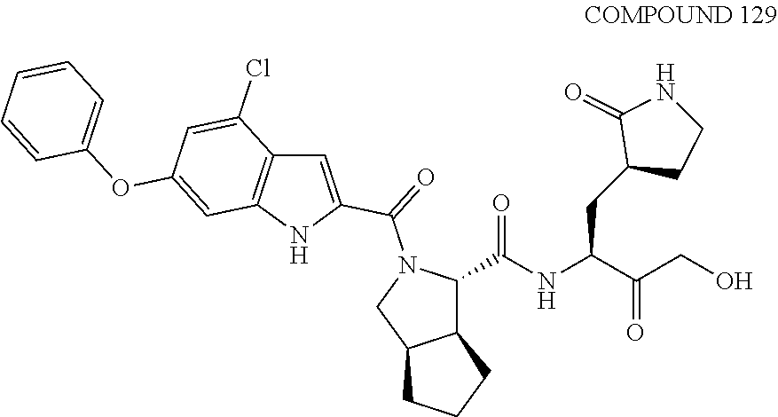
C12C(C(NC(C(CO)=O)CC3CCNC3=O)=O)N(C(=O)C3=CC4=C(N3)C=C(OC3=CC=CC=C3)C=C4Cl)CC1CCC2
